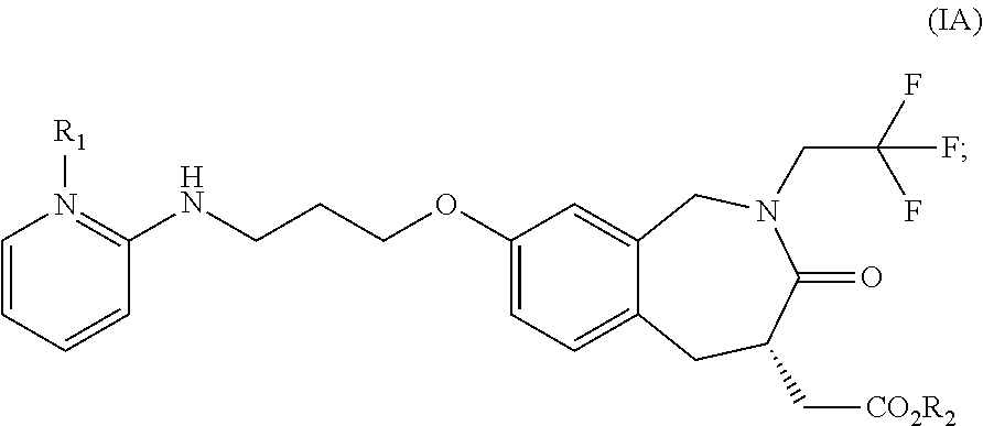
C1=CC=CC(NCCCOC2=CC=C3C(=C2)CN(CC(F)(F)F)C(=O)C(C[CO2R2])C3)=N1[R1]
